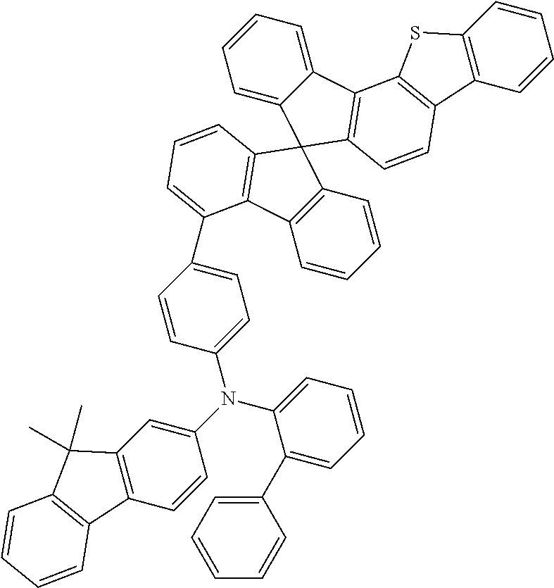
C1=CC=C2C(=C1)C1(C3=C2C2=C(C=C3)C3=C(S2)C=CC=C3)C2=C(C=CC=C2)C2=C1C=CC=C2C1=CC=C(N(C2=CC=CC=C2C2=CC=CC=C2)C2=CC3=C(C=C2)C2=C(C3(C)C)C=CC=C2)C=C1
